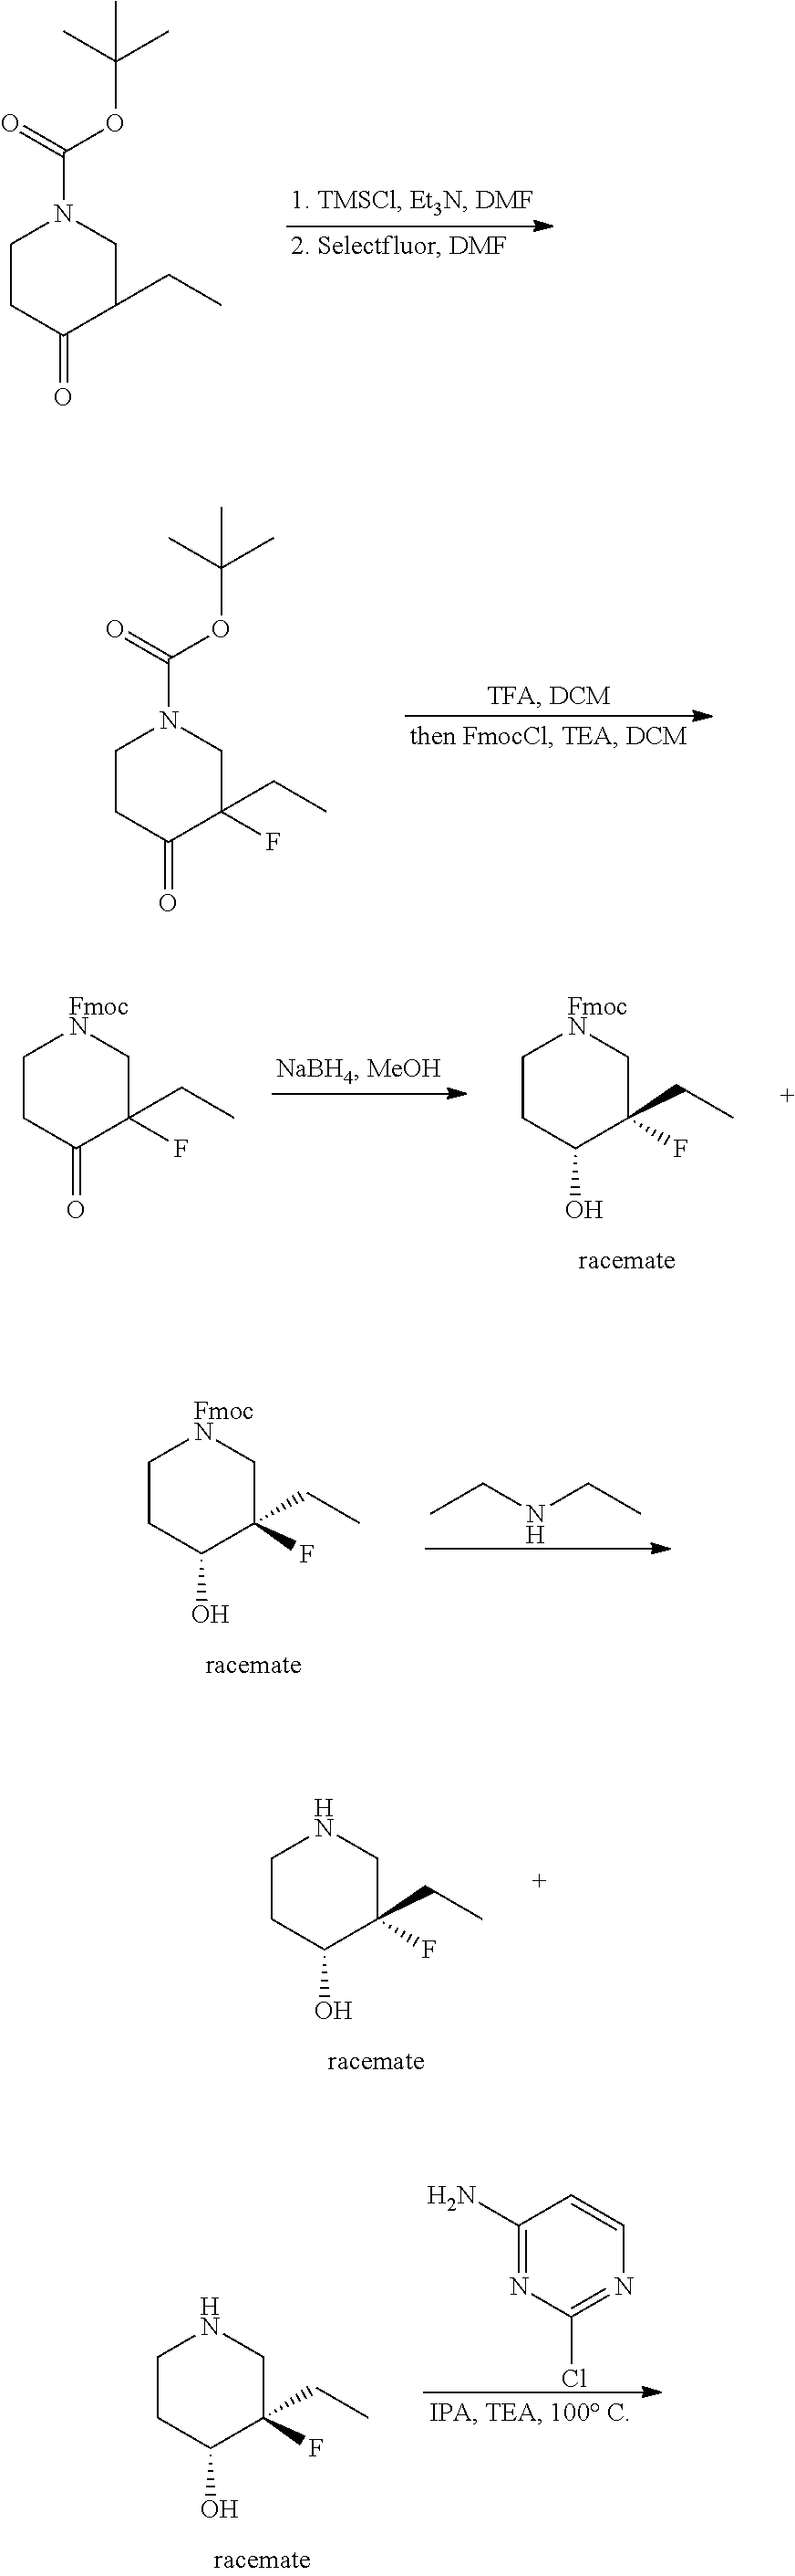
C1CC(=O)C(CC)CN1C(=O)OC(C)(C)C.C1CC(=O)C(CC)(F)CN1C(=O)OC(C)(C)C.C1CC(O)C(CC)(F)C[FmocN]1.C1CC(=O)C(CC)(F)C[FmocN]1.C1CC(O)C(CC)(F)C[FmocN]1.CCNCC.C1CC(O)C(CC)(F)CN1.C1CC(O)C(CC)(F)CN1.C1(N)=NC(Cl)=NC=C1
